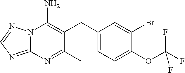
N12C(=NC=N1)N=C(C)C(CC1=CC=C(OC(F)(F)F)C(Br)=C1)=C2N
